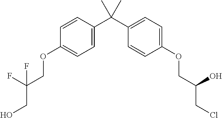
C1=C(C(C2=CC=C(OCC(CCl)O)C=C2)(C)C)C=CC(OCC(CO)(F)F)=C1
